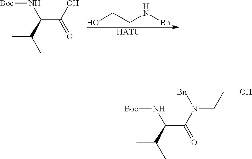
OCCN[Bn].[HATU].[Boc]NC(C(=O)O)C(C)C.[Boc]NC(C(=O)N(CCO)[Bn])C(C)C
